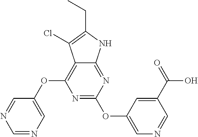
N1=C(OC2=CN=CC(C(O)=O)=C2)N=C2C(=C1OC1=CN=CN=C1)C(Cl)=C(CC)N2
